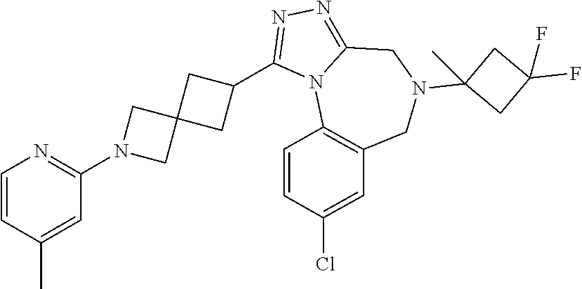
C1=CC(C)=CC(N2CC3(C2)CC(C2=NN=C4N2C2=C(CN(C5(C)CC(F)(F)C5)C4)C=C(Cl)C=C2)C3)=N1
